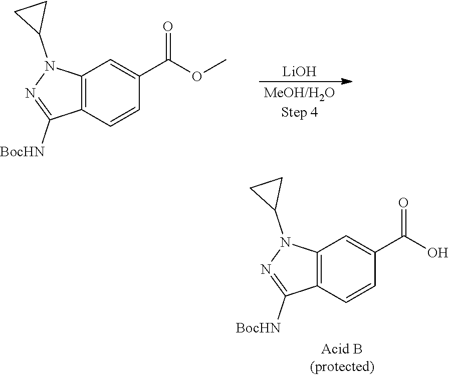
N1=C([BocHN])C2=C(N1C1CC1)C=C(C(=O)OC)C=C2.[LiOH].N1=C([BocHN])C2=C(N1C1CC1)C=C(C(=O)O)C=C2
